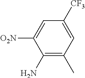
C1([CF3])=CC(C)=C(N)C([O2N])=C1
